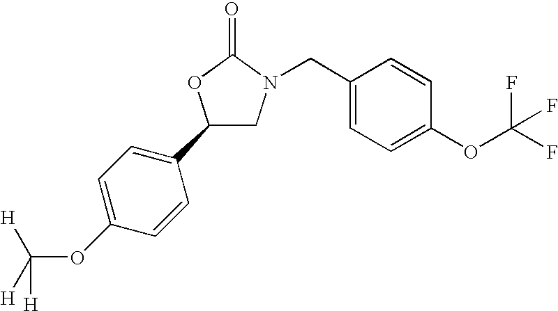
C1(C2=CC=C(OC([H])([H])[H])C=C2)CN(CC2=CC=C(OC(F)(F)F)C=C2)C(=O)O1
